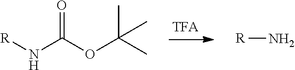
[R]NC(OC(C)(C)C)=O.[R]N
